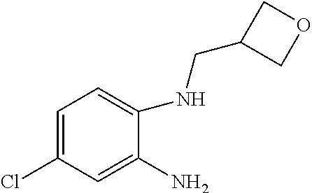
C1=C(Cl)C=C(N)C(NCC2COC2)=C1
